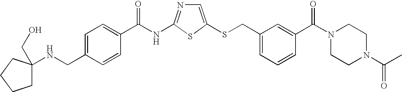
C1=C(SCC2=CC=CC(C(N3CCN(C(=O)C)CC3)=O)=C2)SC(NC(=O)C2=CC=C(CNC3(CO)CCCC3)C=C2)=N1
